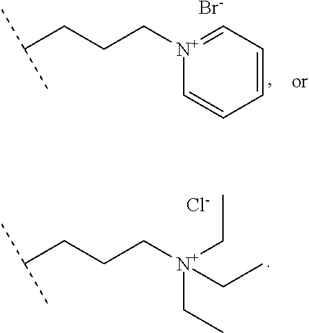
[N+](CCCC(C)C)(CC)(CC)CC.[Cl-].C1=CC=[N+](CCCC(C)C)C=C1.[Br-]
